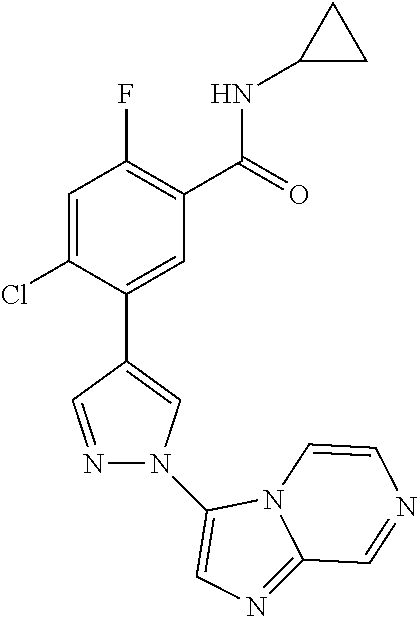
C1=C(Cl)C(C2=CN(C3=CN=C4N3C=CN=C4)N=C2)=CC(C(=O)NC2CC2)=C1F
